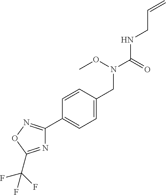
C(NC(N(CC1=CC=C(C2=NOC(C(F)(F)F)=N2)C=C1)OC)=O)C=C
